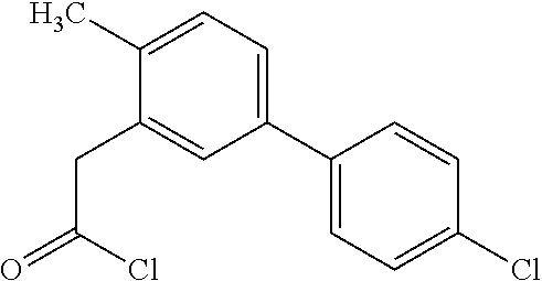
C1(C2=CC=C(C)C(CC(=O)Cl)=C2)=CC=C(Cl)C=C1
